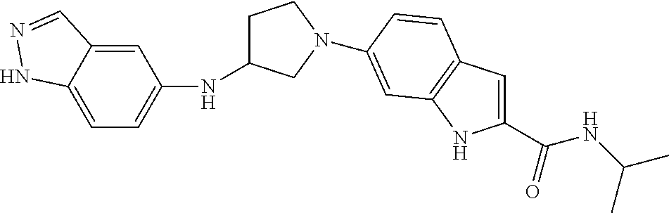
C(=O)(C1=CC2=C(N1)C=C(N1CC(NC3=CC=C4NN=CC4=C3)CC1)C=C2)NC(C)C
